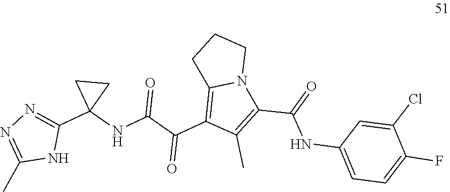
C1(C2=NN=C(C)N2)(NC(C(C2=C3N(C(C(=O)NC4=CC=C(F)C(Cl)=C4)=C2C)CCC3)=O)=O)CC1
